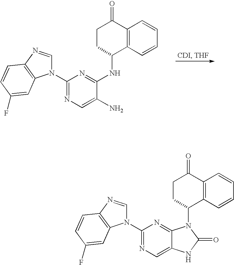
N1(C2=NC=C(N)C(NC3C4=C(C(=O)CC3)C=CC=C4)=N2)C=NC2=C1C=C(F)C=C2.N1(C2=NC=C3C(=N2)N(C2C4=C(C(=O)CC2)C=CC=C4)C(=O)N3)C=NC2=C1C=C(F)C=C2
